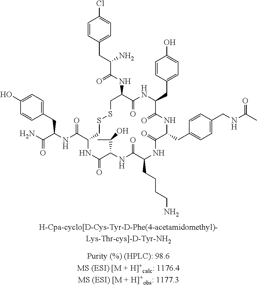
C1=CC(CC(C(NC2C(=O)NC(CC3=CC=C(O)C=C3)C(=O)NC(CC3=CC=C(CNC(C)=O)C=C3)C(=O)NC(CCCCN)C(=O)NC(C(C)O)C(=O)NC(C(NC(C(N)=O)CC3=CC=C(O)C=C3)=O)CSSC2)=O)N)=CC=C1Cl
